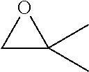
C1C(C)(C)O1
